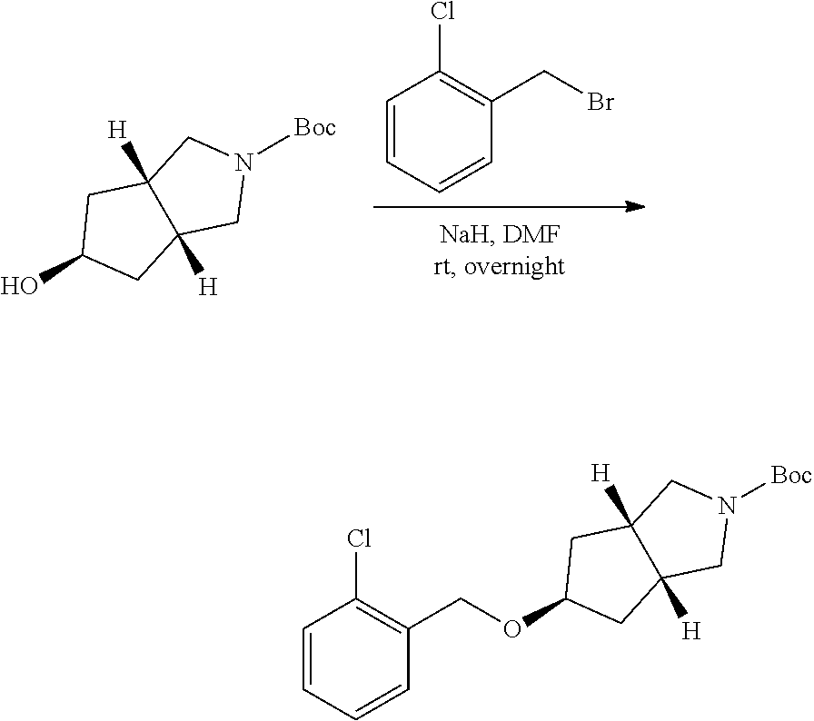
C1=CC=CC(CBr)=C1Cl.[Boc]N1CC2([H])C([H])(C1)CC(O)C2.[Boc]N1CC2([H])C([H])(C1)CC(OCC1=C(Cl)C=CC=C1)C2
